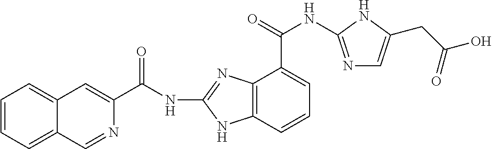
C1=CC=C2C(=C1)C=C(C(NC1=NC3=C(N1)C=CC=C3C(NC1=NC=C(CC(O)=O)N1)=O)=O)N=C2
